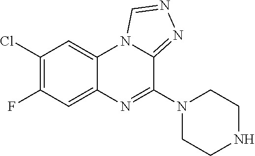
C1(Cl)=C(F)C=C2C(=C1)N1C(=NN=C1)C(N1CCNCC1)=N2
